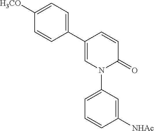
C1=C(C2=CC=C([H3CO])C=C2)C=CC(=O)N1C1=CC=CC([NHAc])=C1
